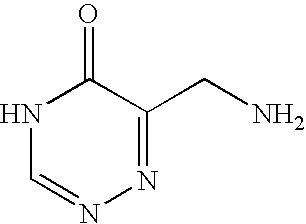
N1C=NN=C(CN)C1=O
